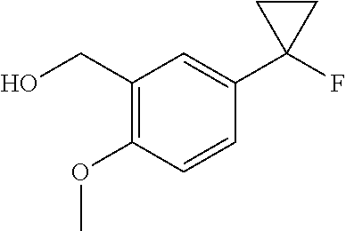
C1(CO)=C(OC)C=CC(C2(F)CC2)=C1
